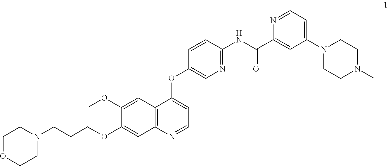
C1COCCN1CCCOC1=CC2=C(C=C1OC)C(OC1=CN=C(NC(C3=CC(N4CCN(C)CC4)=CC=N3)=O)C=C1)=CC=N2
